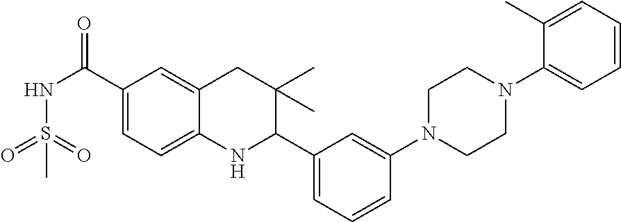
O=C(C1=CC=C2C(=C1)CC(C)(C)C(C1=CC=CC(N3CCN(C4=CC=CC=C4C)CC3)=C1)N2)NS(=O)(=O)C
